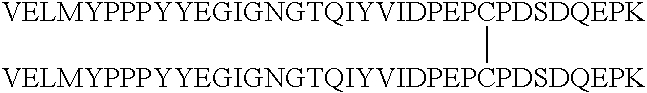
[VELMYPPPYYEGIGNGTQIYVIDPEPCPDSDQEPK][VELMYPPPYYEGIGNGTQIYVIDPEPCPDSDQEPK]
